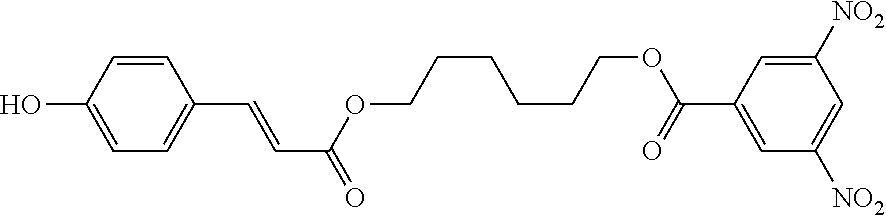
OC1=CC=C(C=CC(=O)OCCCCCCOC(C2=CC([NO2])=CC([NO2])=C2)=O)C=C1
